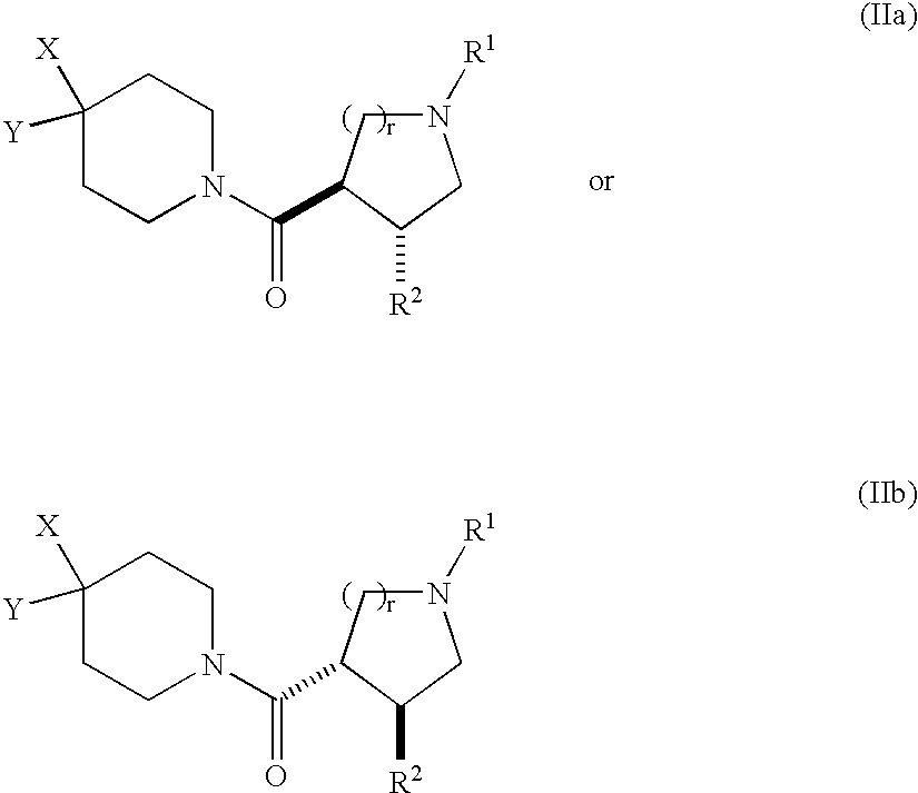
C1([X])([Y])CCN(C(C2C([R2])CN([R1])C2)=O)CC1.C1([X])([Y])CCN(C(C2C([R2])CN([R1])C2)=O)CC1
